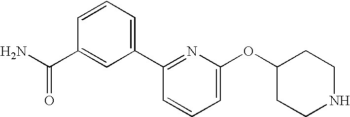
C1=C(OC2CCNCC2)N=C(C2=CC=CC(C(N)=O)=C2)C=C1
